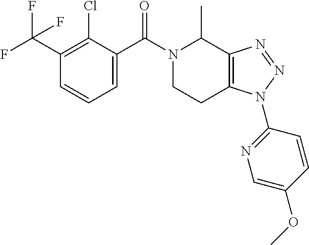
C1=C(C(N2CCC3=C(C2C)N=NN3C2=NC=C(OC)C=C2)=O)C(Cl)=C(C(F)(F)F)C=C1
